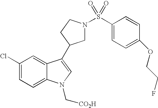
C1(Cl)=CC=C2C(=C1)C(C1CN(S(C3=CC=C(OCCF)C=C3)(=O)=O)CC1)=CN2C[CO2H]
